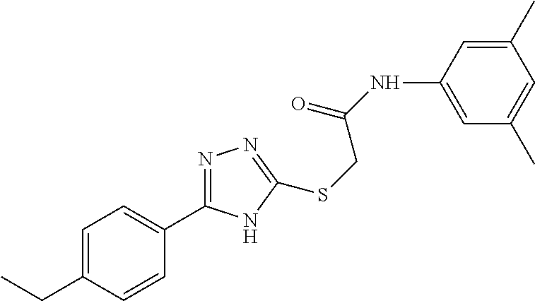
C1=C(NC(=O)CSC2=NN=C(C3=CC=C(CC)C=C3)N2)C=C(C)C=C1C
